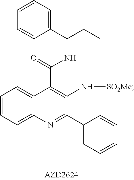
O=C(NC(C1=CC=CC=C1)CC)C1=C(N[SO2Me])C(C2=CC=CC=C2)=NC2=CC=CC=C12
